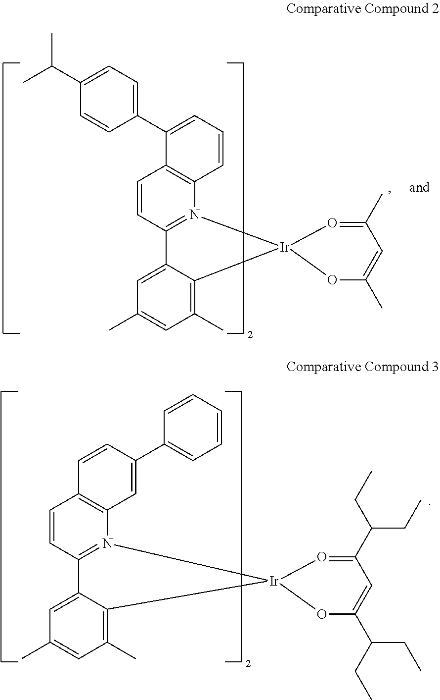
C1=CC(C2=CC=CC=C2)=CC2=C1C=CC1=N2[Ir]2(C3=C(C)C=C(C)C=C13)O=C(C(CC)CC)C=C(C(CC)CC)O2.C1(C2=CC=C(C(C)C)C=C2)=CC=CC2=C1C=CC1=N2[Ir]2(C3=C(C)C=C(C)C=C13)O=C(C)C=C(C)O2
